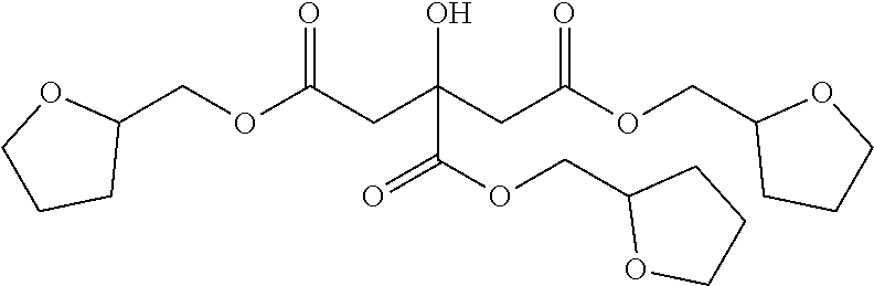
C1(COC(CC(CC(OCC2CCCO2)=O)(O)C(OCC2OCCC2)=O)=O)OCCC1
